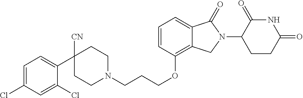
C1N(CCCOC2=C3C(=CC=C2)C(=O)N(C2C(=O)NC(=O)CC2)C3)CCC(C2=CC=C(Cl)C=C2Cl)([CN])C1
